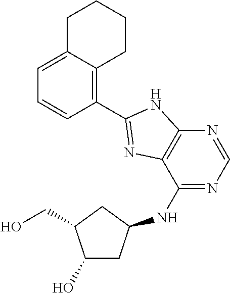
C(O)C1C(O)CC(NC2=NC=NC3=C2N=C(C2=C4C(=CC=C2)CCCC4)N3)C1
